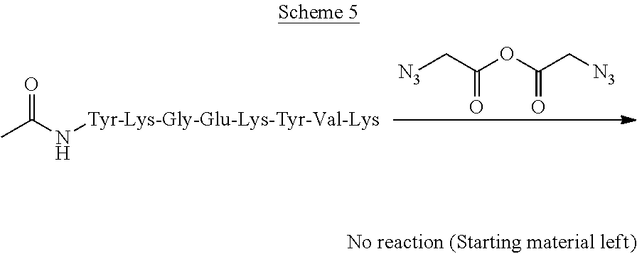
O=C(C[N3])OC(C[N3])=O.CC(N[Tyr-Lys-Gly-Glu-Lys-Tyr-Val-Lys])=O
